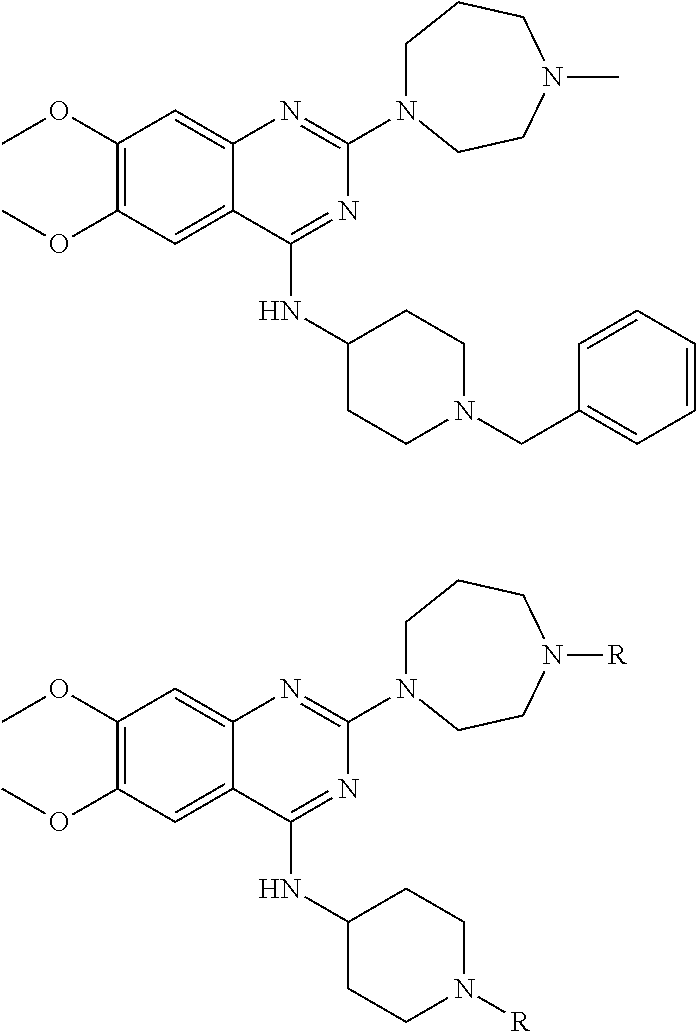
C1(OC)=C(OC)C=C2C(=C1)N=C(N1CCCN(C)CC1)N=C2NC1CCN(CC2=CC=CC=C2)CC1.C1(OC)=C(OC)C=C2C(=C1)N=C(N1CCCN([R])CC1)N=C2NC1CCN([R])CC1
